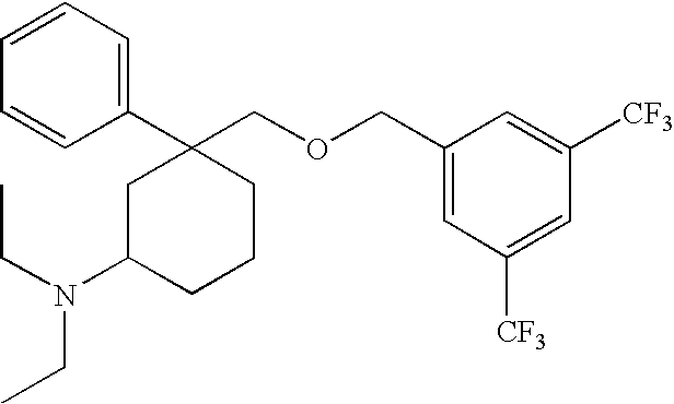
C1=CC=C(C2(COCC3=CC([CF3])=CC([CF3])=C3)CC(N(CC)CC)CCC2)C=C1
